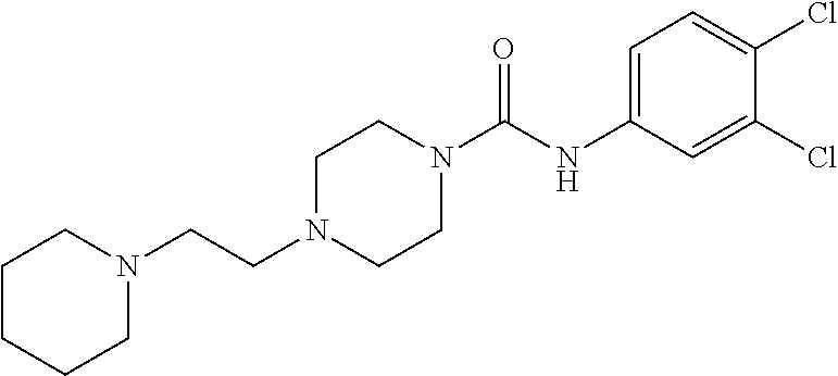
C(CN1CCN(C(=O)NC2=CC=C(Cl)C(Cl)=C2)CC1)N1CCCCC1
